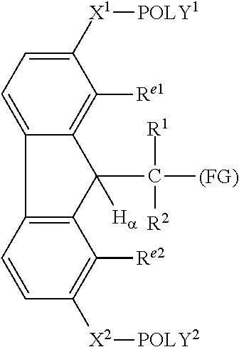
C([R2])([R1])([(FG)])C1([Ha])C2=C([Re1])C([X1][POLY1])=CC=C2C2=C1C([Re2])=C([X2][POLY2])C=C2
